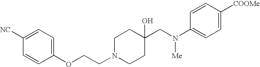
C1([NC])=CC=C(OCCN2CCC(CN(C3=CC=C([COOMe])C=C3)[Me])(O)CC2)C=C1
